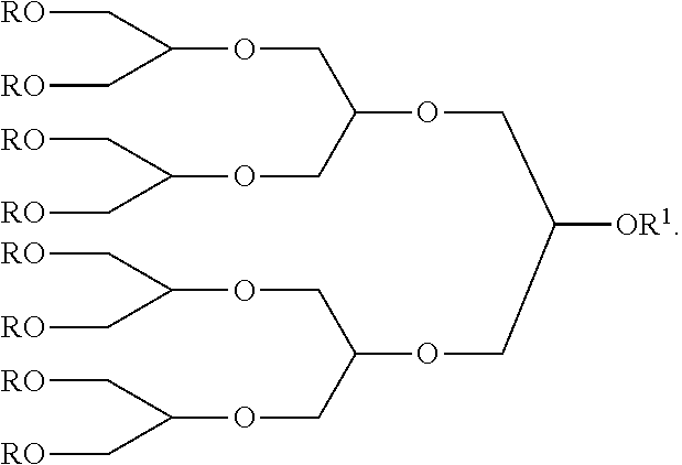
C(OCC(OCC(COC(COC(C[RO])C[RO])COC(C[RO])C[RO])[OR1])COC(C[RO])C[RO])(C[RO])C[RO]
